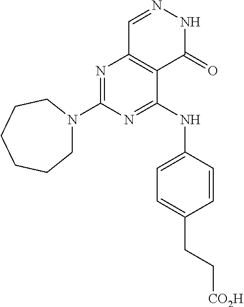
N1=C(N2CCCCCC2)N=C(NC2=CC=C(CC[CO2H])C=C2)C2=C1C=NNC2=O
